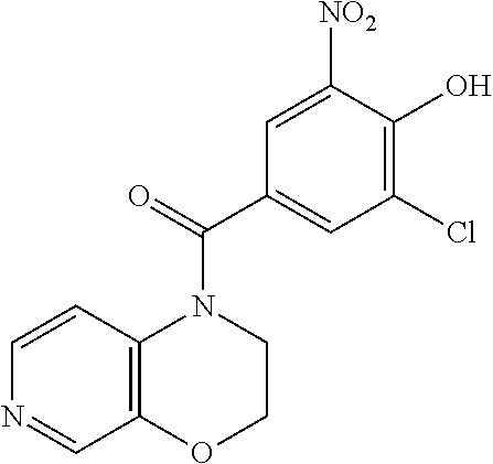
C1=CC2=C(C=N1)OCCN2C(C1=CC(Cl)=C(O)C([NO2])=C1)=O
